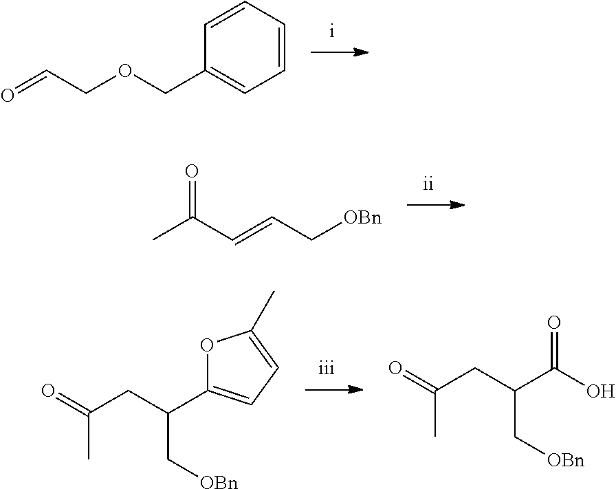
O(CC=O)CC1=CC=CC=C1.[OBn]CC=CC(=O)C.O1C(C(C[OBn])CC(=O)C)=CC=C1C.C(C(C[OBn])CC(=O)C)(=O)O
